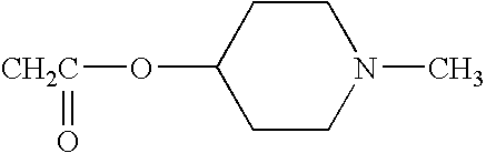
[CH2C](OC1CCN(C)CC1)=O
